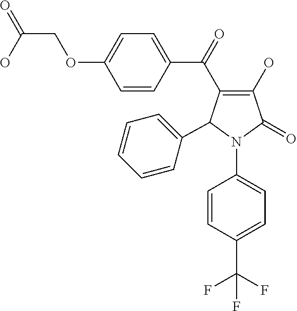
C1(O)=C(C(C2=CC=C(OCC(=O)O)C=C2)=O)C(C2=CC=CC=C2)N(C2=CC=C(C(F)(F)F)C=C2)C1=O
